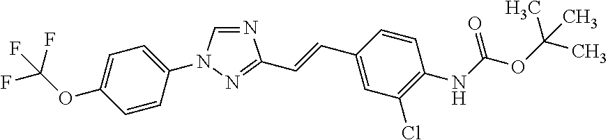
C1(N2C=NC(C=CC3=CC(Cl)=C(NC(OC(C)(C)C)=O)C=C3)=N2)=CC=C(OC(F)(F)F)C=C1
